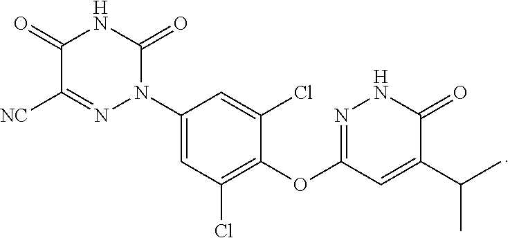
C1(N2C(=O)NC(=O)C([NC])=N2)=CC(Cl)=C(OC2=NNC(=O)C(C(C)C)=C2)C(Cl)=C1
